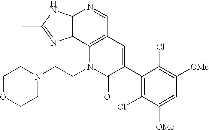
C12=C(C3=C(C=N1)C=C(C1=C(Cl)C([OMe])=CC([OMe])=C1Cl)C(=O)N3CCN1CCOCC1)N=C(C)N2
